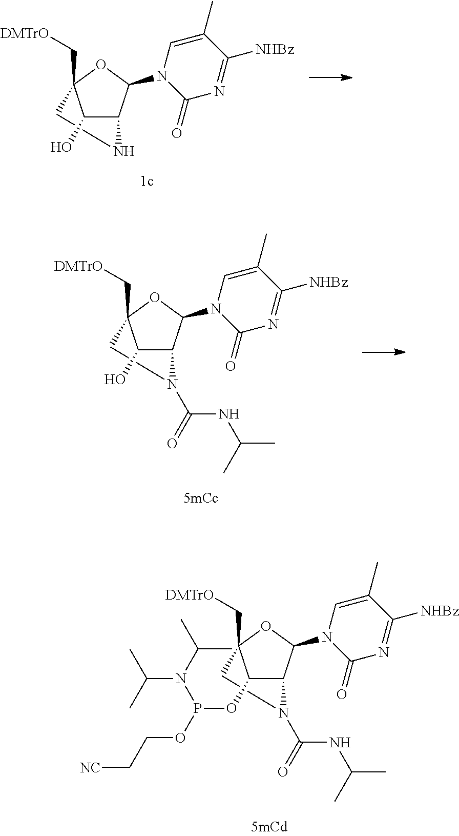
O1C2(C[DMTrO])C(O)C(C1N1C=C(C)C([NHBz])=NC1=O)NC2.O1C2(C[DMTrO])C(O)C(C1N1C=C(C)C([NHBz])=NC1=O)N(C(=O)NC(C)C)C2.O1C2(C[DMTrO])C(OP(OCC[NC])N(C(C)C)C(C)C)C(C1N1C=C(C)C([NHBz])=NC1=O)N(C(=O)NC(C)C)C2
